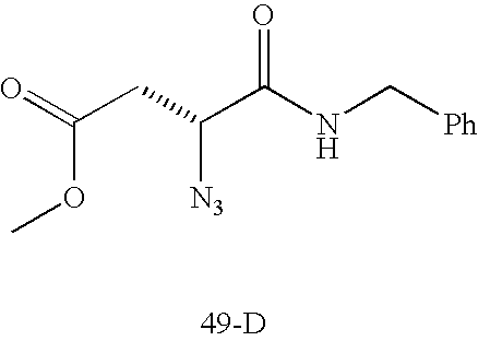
O=C(OC)CC(C(NC[Ph])=O)[N3].[49-D]
